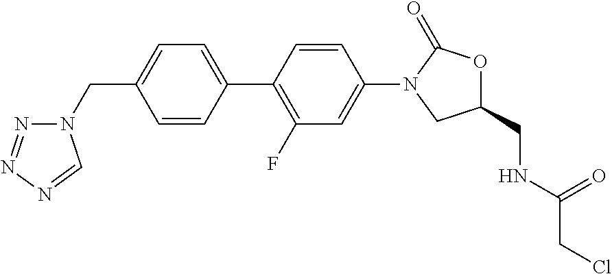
C1(CN2N=NN=C2)=CC=C(C2=C(F)C=C(N3C(=O)OC(CNC(CCl)=O)C3)C=C2)C=C1
